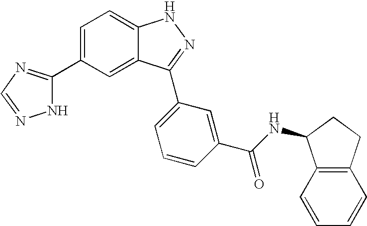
C1=C(C2=NC=NN2)C=C2C(=C1)NN=C2C1=CC=CC(C(NC2C3=C(CC2)C=CC=C3)=O)=C1
